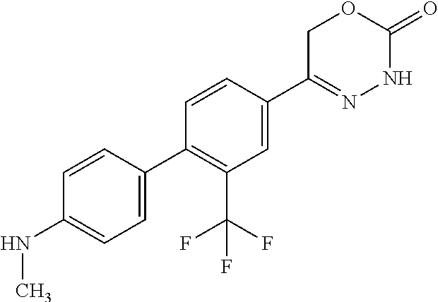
C1(C(F)(F)F)=C(C2=CC=C(NC)C=C2)C=CC(C2=NNC(=O)OC2)=C1
